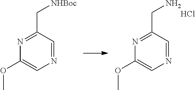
N1=C(CN)C=NC=C1OC.N1=C(C[NHBoc])C=NC=C1OC.Cl
